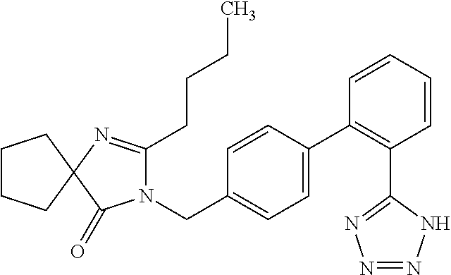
C1CCC2(C1)C(=O)N(CC1=CC=C(C3=C(C4=NN=NN4)C=CC=C3)C=C1)C(CCCC)=N2
